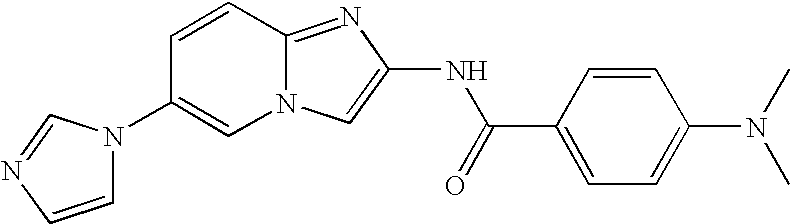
N12C(=NC(NC(C3=CC=C(N(C)C)C=C3)=O)=C1)C=CC(N1C=CN=C1)=C2
